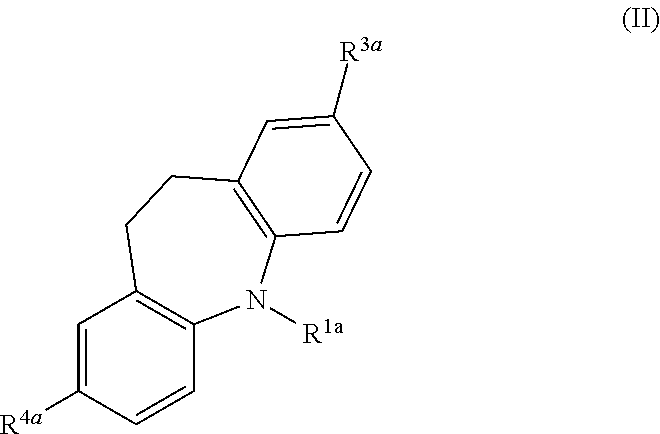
C1=C([R4a])C=CC2=C1CCC1=C(N2[R1a])C=CC([R3a])=C1
